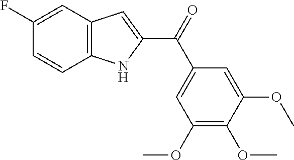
C1(F)=CC2=C(C=C1)NC(C(=O)C1=CC(OC)=C(OC)C(OC)=C1)=C2
